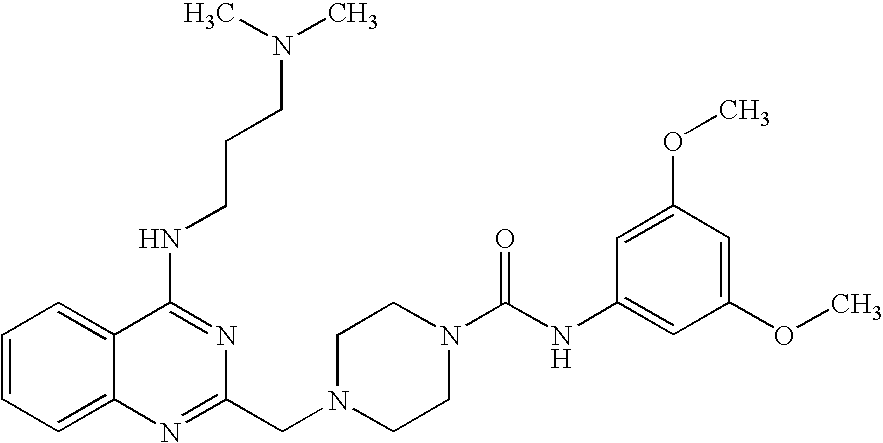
C1=CC=C2C(=C1)C(NCCCN(C)C)=NC(CN1CCN(C(NC3=CC(OC)=CC(OC)=C3)=O)CC1)=N2
